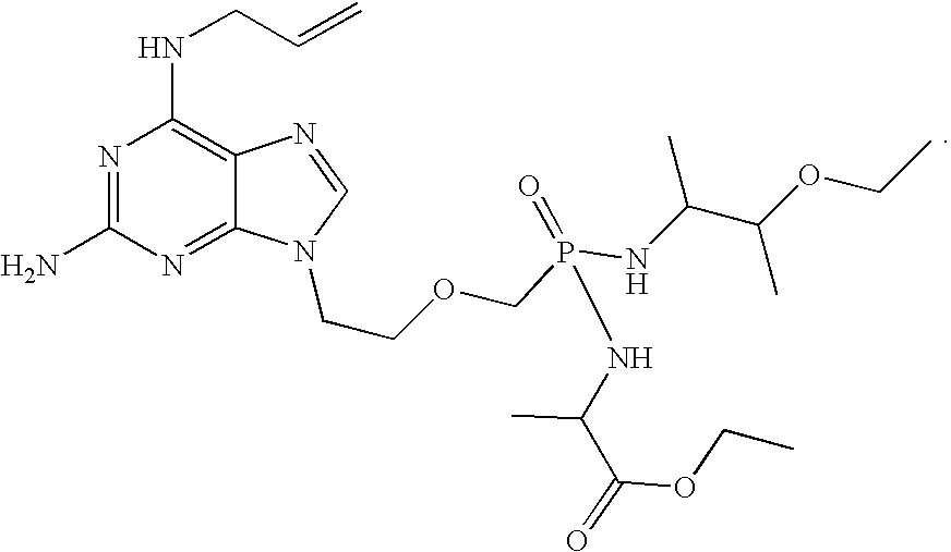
N1=C(N)N=C2C(=C1NCC=C)N=CN2CCOCP(=O)(NC(C(C)OCC)C)NC(C(=O)OCC)C
